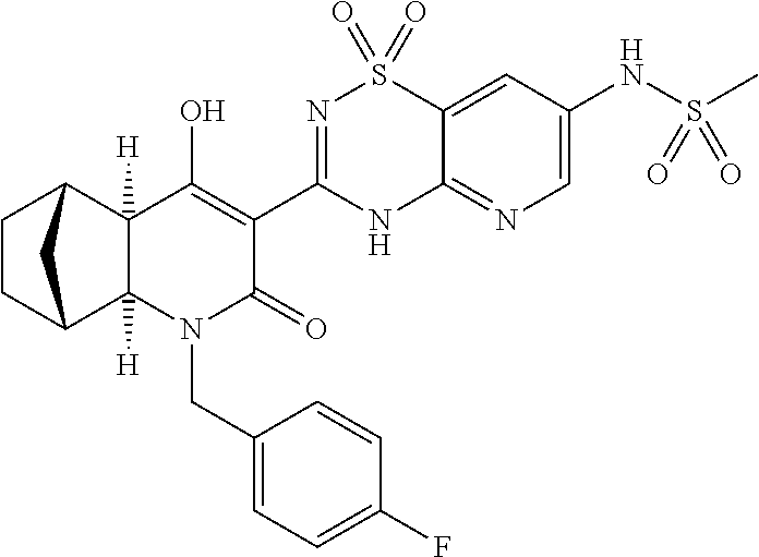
N1C2=NC=C(NS(=O)(=O)C)C=C2S(=O)(=O)N=C1C1=C(O)C2([H])C([H])(N(CC3=CC=C(F)C=C3)C1=O)C1CCC2C1
